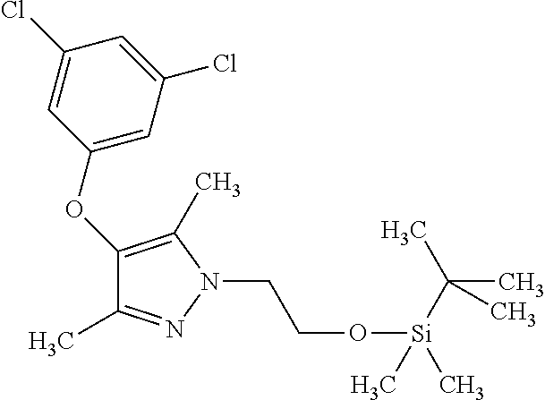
C1(OC2=CC(Cl)=CC(Cl)=C2)=C(C)N(CCO[Si](C(C)(C)C)(C)C)N=C1C
